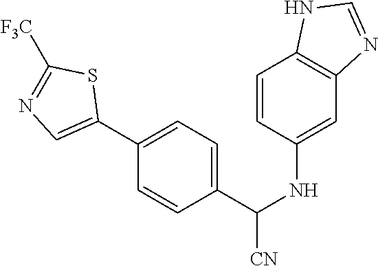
C1=CC(NC([CN])C2=CC=C(C3=CN=C([F3C])S3)C=C2)=CC2=C1NC=N2
